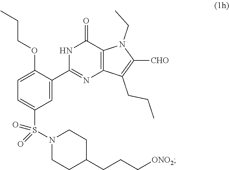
C1=C(OCCC)C(C2=NC3=C(C(=O)N2)N(CC)C([CHO])=C3CCC)=CC(S(N2CCC(CCC[ONO2])CC2)(=O)=O)=C1
